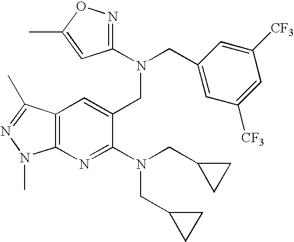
CC1=CC(N(CC2=CC([CF3])=CC([CF3])=C2)CC2=CC3=C(N=C2N(CC2CC2)CC2CC2)N(C)N=C3C)=NO1
